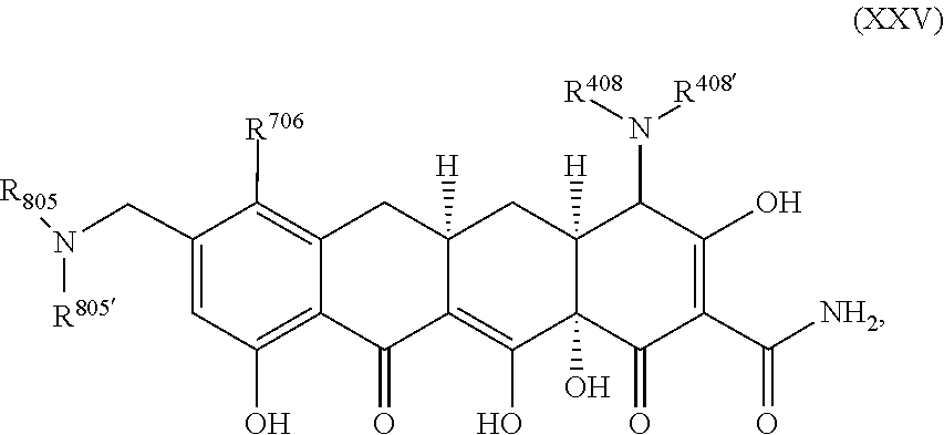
N([R805])(CC1=CC(O)=C2C(=C1[R706])CC1([H])CC3([H])C(N([R408])[R408])C(O)=C(C(=O)[NH2])C(=O)C3(O)C(O)=C1C2=O)[R805]
